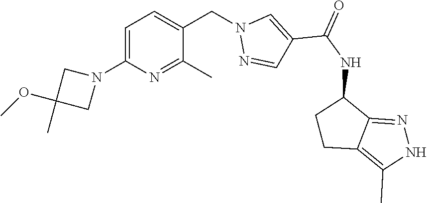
C1=C(N2CC(C)(OC)C2)N=C(C)C(CN2N=CC(C(NC3CCC4=C(C)NN=C34)=O)=C2)=C1
